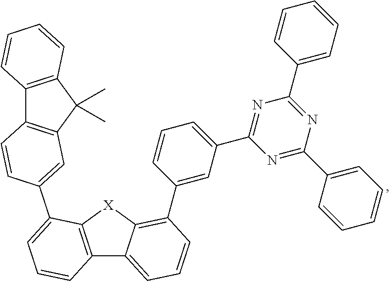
C12=C([X]C3=C(C4=CC(C5=NC(C6=CC=CC=C6)=NC(C6=CC=CC=C6)=N5)=CC=C4)C=CC=C13)C(C1=CC3=C(C4=C(C3(C)C)C=CC=C4)C=C1)=CC=C2
